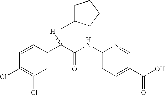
C1=CC(C(C(NC2=CC=C(C(O)=O)C=N2)=O)(CC2CCCC2)[H])=CC(Cl)=C1Cl
